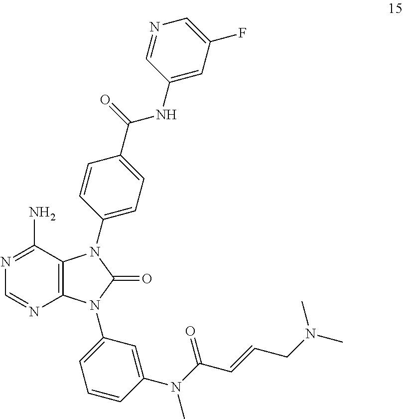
N1=C(N)C2=C(N=C1)N(C1=CC=CC(N(C(C=CCN(C)C)=O)C)=C1)C(=O)N2C1=CC=C(C(NC2=CC(F)=CN=C2)=O)C=C1
